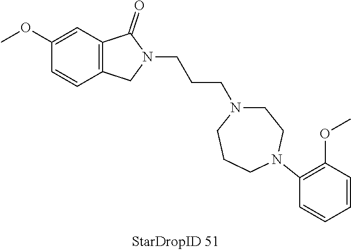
C1(OC)=CC2=C(C=C1)CN(CCCN1CCN(C3=C(OC)C=CC=C3)CCC1)C2=O
